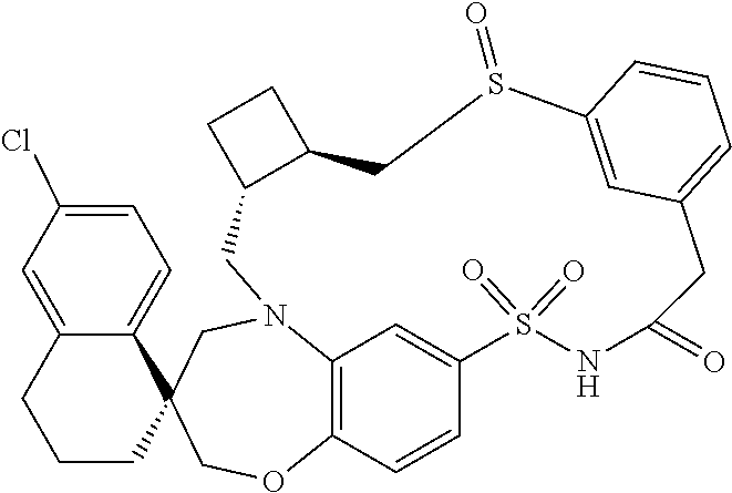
C1N2C3=C(C=CC(=C3)S(=O)(=O)NC(=O)CC3=CC=CC(=C3)S(=O)CC3C1CC3)OCC1(C3=CC=C(Cl)C=C3CCC1)C2
